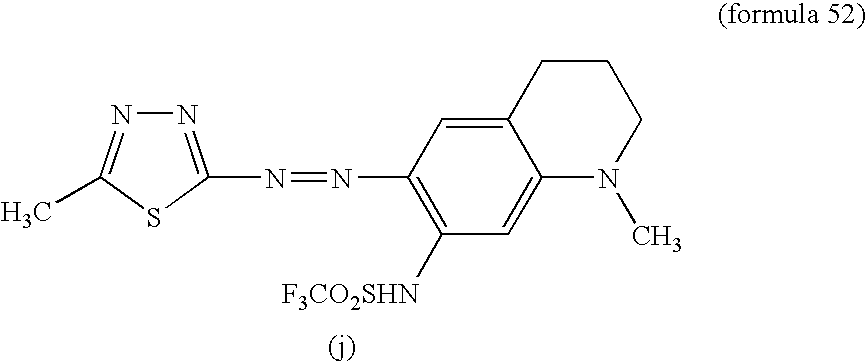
N1=C(N=NC2=C([F3CO2SHN])C=C3C(=C2)CCCN3C)SC(C)=N1
